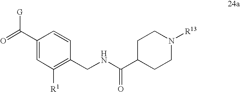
C1(C(=O)[G])=CC([R1])=C(CNC(C2CCN([R13])CC2)=O)C=C1
